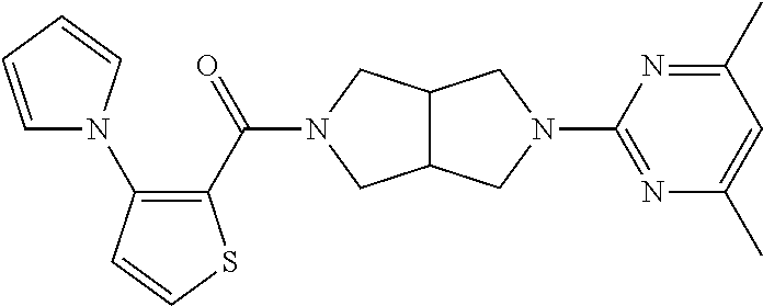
C1(C(=O)N2CC3C(C2)CN(C2=NC(C)=CC(C)=N2)C3)=C(N2C=CC=C2)C=CS1
